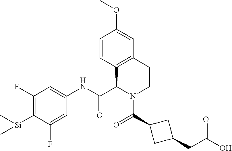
C1(F)=C([Si](C)(C)C)C(F)=CC(NC(C2N(C(=O)C3CC(CC(O)=O)C3)CCC3=C2C=CC(OC)=C3)=O)=C1
